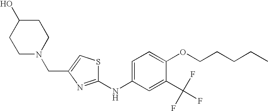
C(C1=CSC(NC2=CC=C(OCCCCC)C(C(F)(F)F)=C2)=N1)N1CCC(O)CC1
